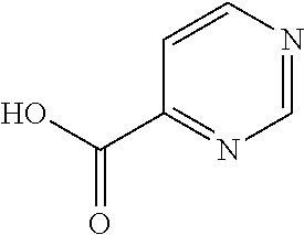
C1=CN=CN=C1C(O)=O
